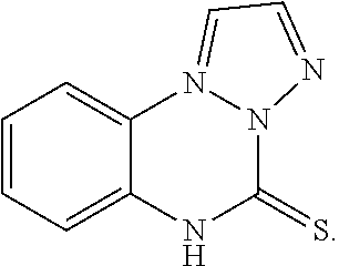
C1=CC=C2C(=C1)N1=CC=NN1C(=S)N2
